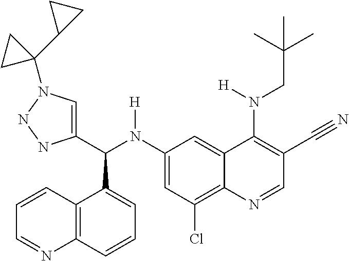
C1(N(C(C2=CN(C3(C4CC4)CC3)NN2)C2=CC=CC3=C2C=CC=N3)[H])=CC(Cl)=C2C(=C1)C(N(CC(C)(C)C)[H])=C(C#N)C=N2
